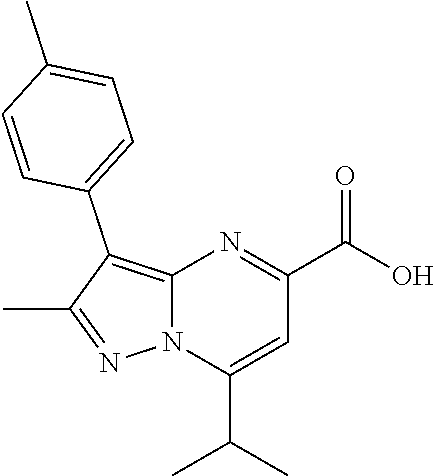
N12C(=C(C3=CC=C(C)C=C3)C(C)=N1)N=C(C(O)=O)C=C2C(C)C
